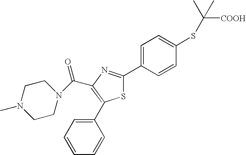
N1(C(C2=C(C3=CC=CC=C3)SC(C3=CC=C(SC([COOH])(C)C)C=C3)=N2)=O)CCN(C)CC1
